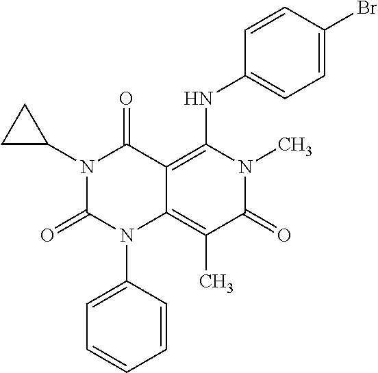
N1(C2CC2)C(=O)N(C2=CC=CC=C2)C2=C(C)C(=O)N(C)C(NC3=CC=C(Br)C=C3)=C2C1=O
